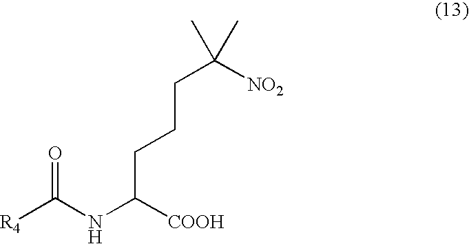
[R4]C(NC([COOH])CCCC([NO2])(C)C)=O
